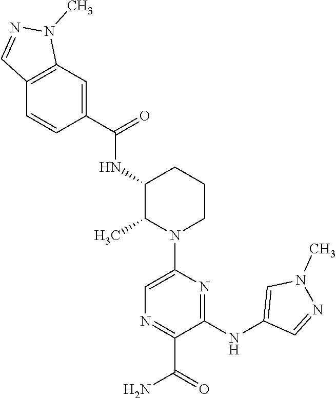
C1(C(NC2C(C)N(C3=CN=C(C(N)=O)C(NC4=CN(C)N=C4)=N3)CCC2)=O)=CC2=C(C=C1)C=NN2C
